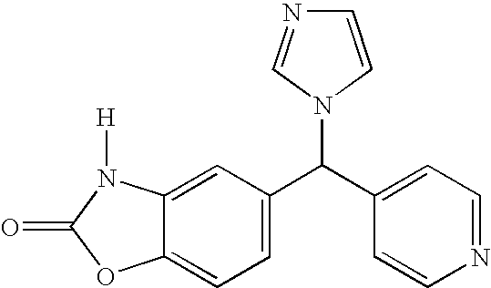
C12=CC=C(C(C3=CC=NC=C3)N3C=NC=C3)C=C1N([H])C(=O)O2
